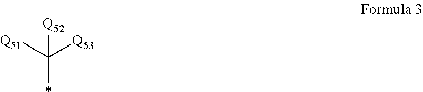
C(*)([Q51])([Q53])[Q52]
